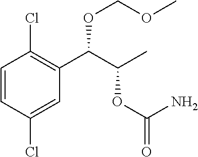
C1=CC(Cl)=CC(C(C(C)OC(=O)N)OCOC)=C1Cl
